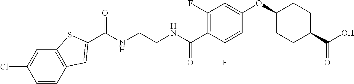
C(NCCNC(C1=C(F)C=C(OC2CCC(C(O)=O)CC2)C=C1F)=O)(=O)C1=CC2=C(C=C(Cl)C=C2)S1
